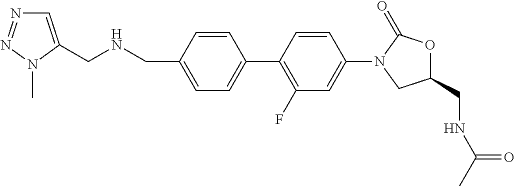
C1=C(CNCC2=CN=NN2C)C=CC(C2=C(F)C=C(N3CC(CNC(C)=O)OC3=O)C=C2)=C1
